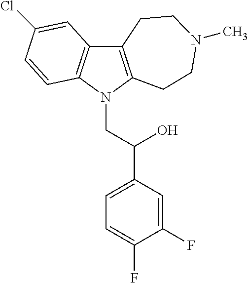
C12=C(N(CC(C3=CC=C(F)C(F)=C3)O)C3=C1C=C(Cl)C=C3)CCN(C)CC2
